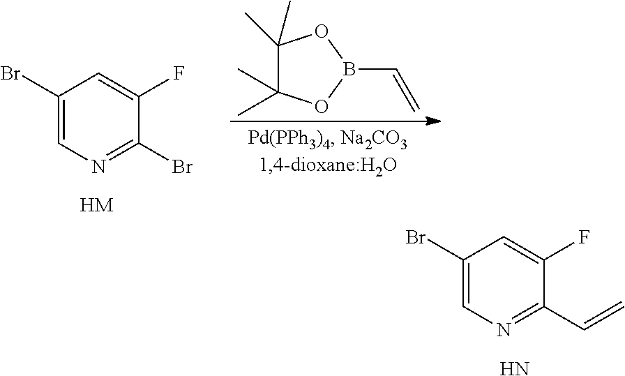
C1(Br)=CN=C(C=C)C(F)=C1.N.C1(Br)=CN=C(Br)C(F)=C1.[HM].C1(C)(C)C(C)(C)OB(C=C)O1
